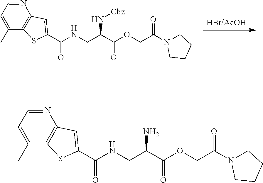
N1=CC=C(C)C2=C1C=C(C(NCC(C(=O)OCC(N1CCCC1)=O)N[Cbz])=O)S2.N1=CC=C(C)C2=C1C=C(C(NCC(C(=O)OCC(N1CCCC1)=O)N)=O)S2
